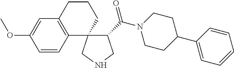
C1=CC2=C(C=C1OC)CCCC21C(C(N2CCC(C3=CC=CC=C3)CC2)=O)CNC1
